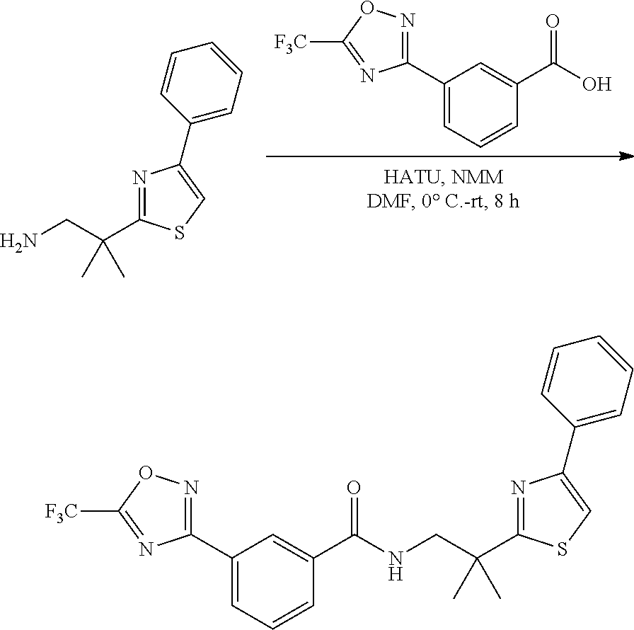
C1(C2=NOC([F3C])=N2)=CC=CC(C(=O)O)=C1.C1(C(CN)(C)C)=NC(C2=CC=CC=C2)=CS1.C1(C2=NOC([F3C])=N2)=CC=CC(C(NCC(C2=NC(C3=CC=CC=C3)=CS2)(C)C)=O)=C1
